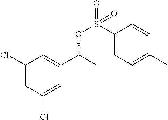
C1(Cl)=CC(Cl)=CC(C(OS(C2=CC=C(C)C=C2)(=O)=O)C)=C1
